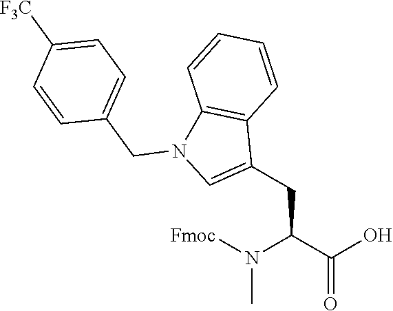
CN(C(C(=O)O)CC1=CN(CC2=CC=C([F3C])C=C2)C2=C1C=CC=C2)[Fmoc]
